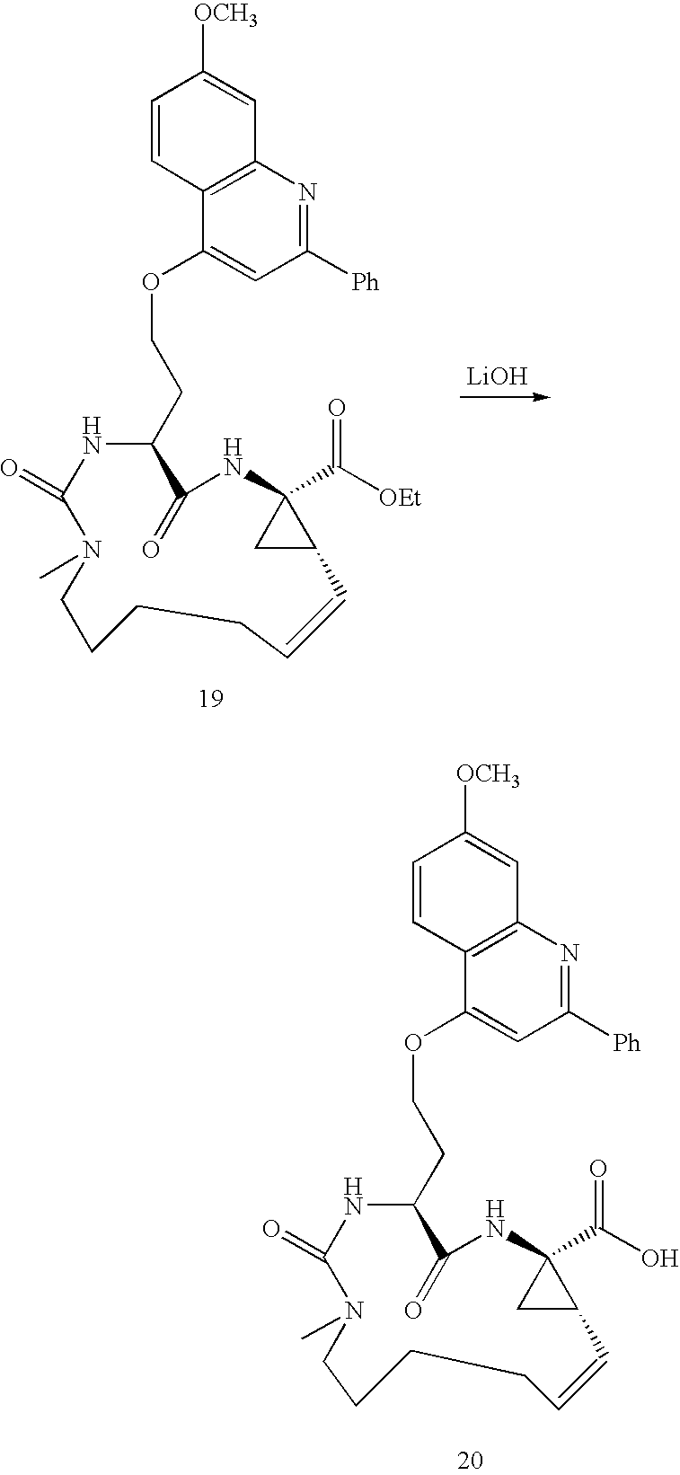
[LiOH].C1([Ph])=NC2=C(C(OCCC3NC(=O)N(C)CCCCC=CC4CC4(C([OEt])=O)NC3=O)=C1)C=CC([OCH3])=C2.C1([Ph])=NC2=C(C(OCCC3NC(=O)N(C)CCCCC=CC4CC4(C(O)=O)NC3=O)=C1)C=CC([OCH3])=C2
